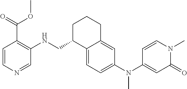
C1=CN=CC(NCC2C3=CC=C(N(C4=CC(=O)N(C)C=C4)C)C=C3CCC2)=C1C(=O)OC
